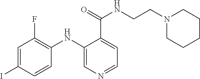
C1=C(I)C=CC(NC2=CN=CC=C2C(NCCN2CCCCC2)=O)=C1F
